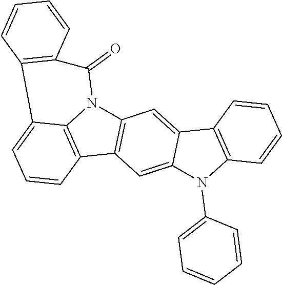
C12=C(C3=C4N1C(=O)C1=C(C4=CC=C3)C=CC=C1)C=C1C(=C2)C2=C(N1C1=CC=CC=C1)C=CC=C2
